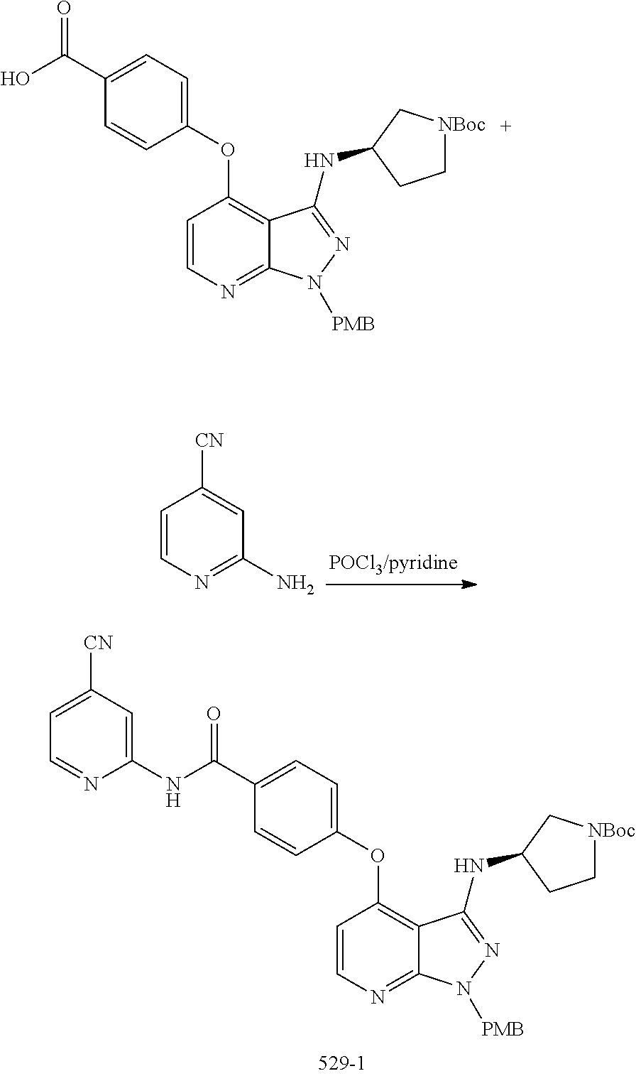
C1=CN=C(N)C=C1[CN].C1(C(NC2=CC([CN])=CC=N2)=O)=CC=C(OC2=C3C(=NC=C2)N([PMB])N=C3NC2CC[NBoc]C2)C=C1.C1(C(O)=O)=CC=C(OC2=C3C(=NC=C2)N([PMB])N=C3NC2CC[NBoc]C2)C=C1
